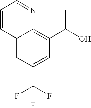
C12=CC(C(F)(F)F)=CC(C(O)C)=C1N=CC=C2
